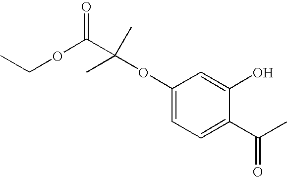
C1(OC(C)(C(OCC)=O)C)=CC=C(C(C)=O)C(O)=C1
